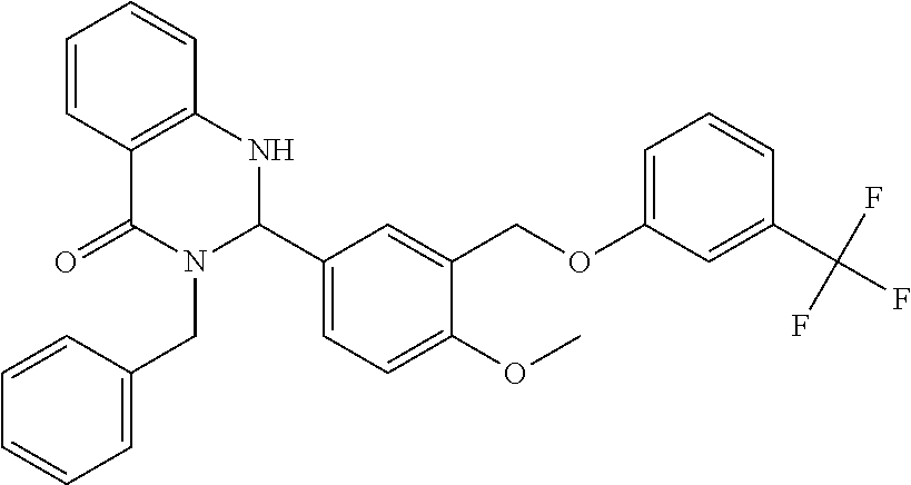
C1=CC2=C(C=C1)NC(C1=CC=C(OC)C(COC3=CC=CC(C(F)(F)F)=C3)=C1)N(CC1=CC=CC=C1)C2=O
